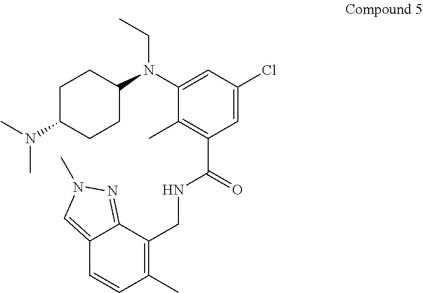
C1C(N(C)C)CCC(N(C2=CC(Cl)=CC(C(NCC3=C(C)C=CC4=CN(C)N=C34)=O)=C2C)CC)C1
